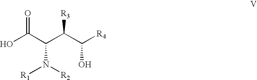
OC(C(C(C([R4])O)[R3])N([R2])[R1])=O
